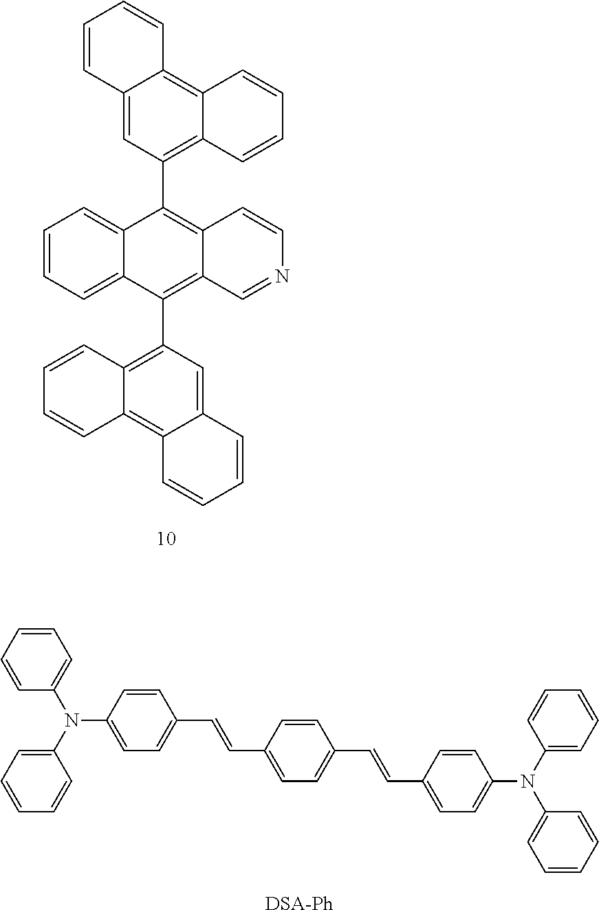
C1=CC=C2C(=C1)C(C1=C3C(=C4C(=C1)C=CC=C4)C=CC=C3)=C1C(=C2C2=C3C(=C4C(=C2)C=CC=C4)C=CC=C3)C=NC=C1.C1=CC=CC(N(C2=CC=C(C=CC3=CC=C(C=CC4=CC=C(N(C5=CC=CC=C5)C5=CC=CC=C5)C=C4)C=C3)C=C2)C2=CC=CC=C2)=C1.[DSA-Ph]
